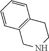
C1=CC2=C(C=C1)CCNC2
